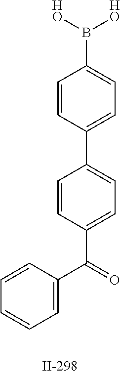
C1=CC(C(C2=CC=CC=C2)=O)=CC=C1C1=CC=C(B([HO])[HO])C=C1
